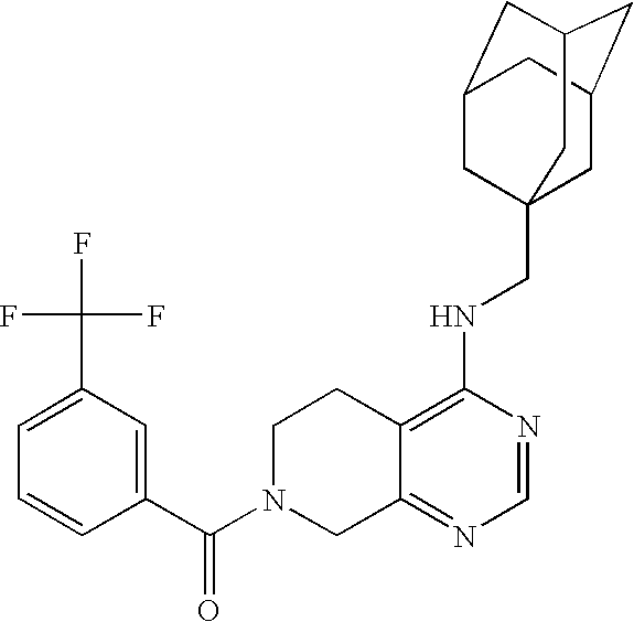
C12=C(NCC34CC5CC(CC(C3)C5)C4)N=CN=C1CN(C(C1=CC(C(F)(F)F)=CC=C1)=O)CC2
